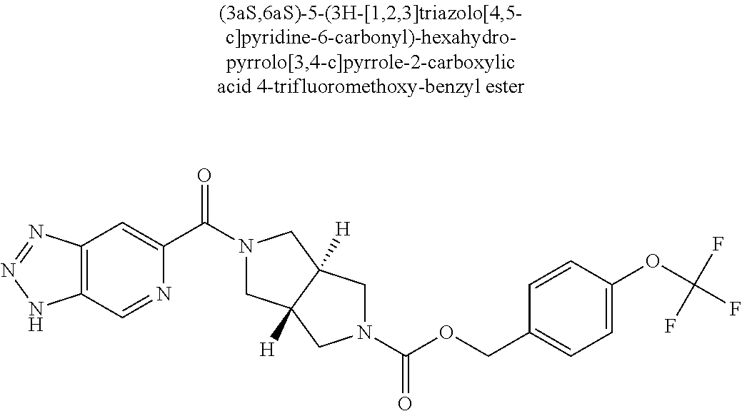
C12=C(N=NN1)C=C(C(N1CC3([H])C([H])(C1)CN(C(OCC1=CC=C(OC(F)(F)F)C=C1)=O)C3)=O)N=C2
